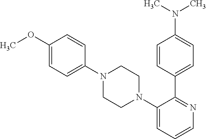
C1(N2CCN(C3=CC=C(OC)C=C3)CC2)=CC=CN=C1C1=CC=C(N(C)C)C=C1
